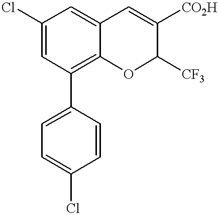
C12=C(C3=CC=C(Cl)C=C3)C=C(Cl)C=C1C=C([CO2H])C([CF3])O2
